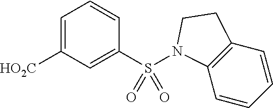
C1=C([HO2C])C=C(S(=O)(=O)N2C3=C(C=CC=C3)CC2)C=C1
